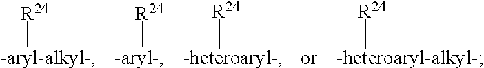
[-aryl-alkyl-][R24].[-aryl-][R24].[-heteroaryl-][R24].[-heteroaryl-alkyl-][R24]
